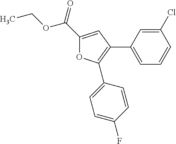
C1(C(=O)OCC)=CC(C2=CC=CC(Cl)=C2)=C(C2=CC=C(F)C=C2)O1
